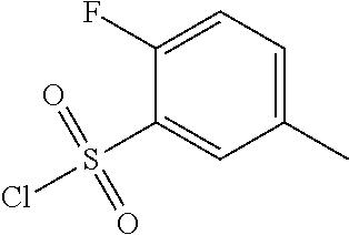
C1(C)=CC=C(F)C(S(=O)(=O)Cl)=C1
